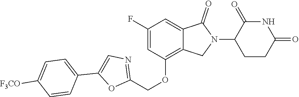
C1(OCC2=NC=C(C3=CC=C([F3CO])C=C3)O2)=C2C(=CC(F)=C1)C(=O)N(C1CCC(=O)NC1=O)C2
